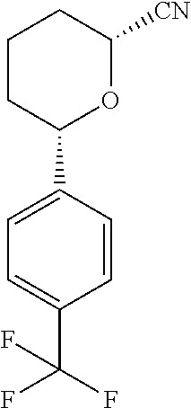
C1=C(C2OC([CN])CCC2)C=CC(C(F)(F)F)=C1
